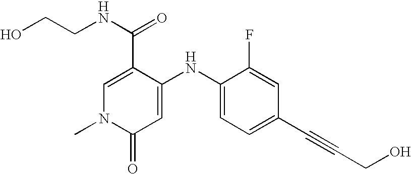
C1(C(=O)NCCO)=CN(C)C(=O)C=C1NC1=CC=C(C#CCO)C=C1F
